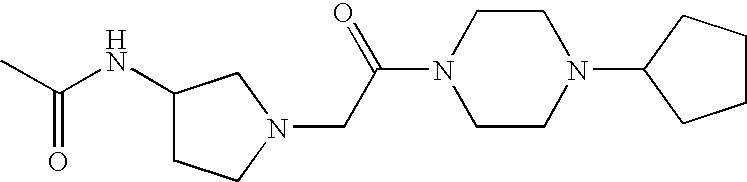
C(NC1CCN(CC(N2CCN(C3CCCC3)CC2)=O)C1)(C)=O
